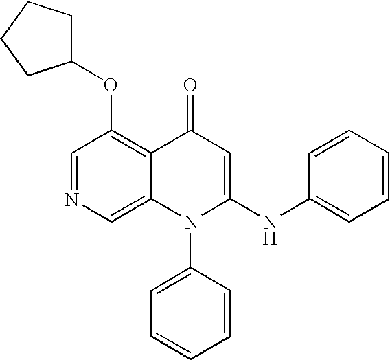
C1=NC=C2C(=C1OC1CCCC1)C(=O)C=C(NC1=CC=CC=C1)N2C1=CC=CC=C1
